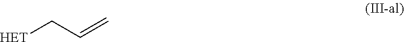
[HET]CC=C
